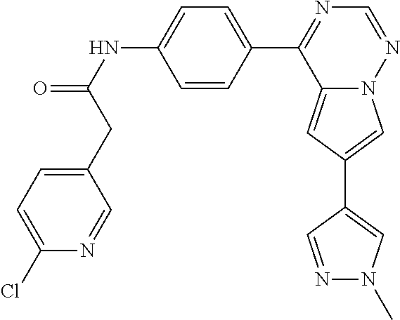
C12=CC(C3=CN(C)N=C3)=CN1N=CN=C2C1=CC=C(NC(=O)CC2=CC=C(Cl)N=C2)C=C1
